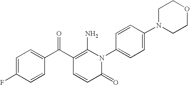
C1=C(F)C=CC(C(C2=C(N)N(C3=CC=C(N4CCOCC4)C=C3)C(=O)C=C2)=O)=C1
